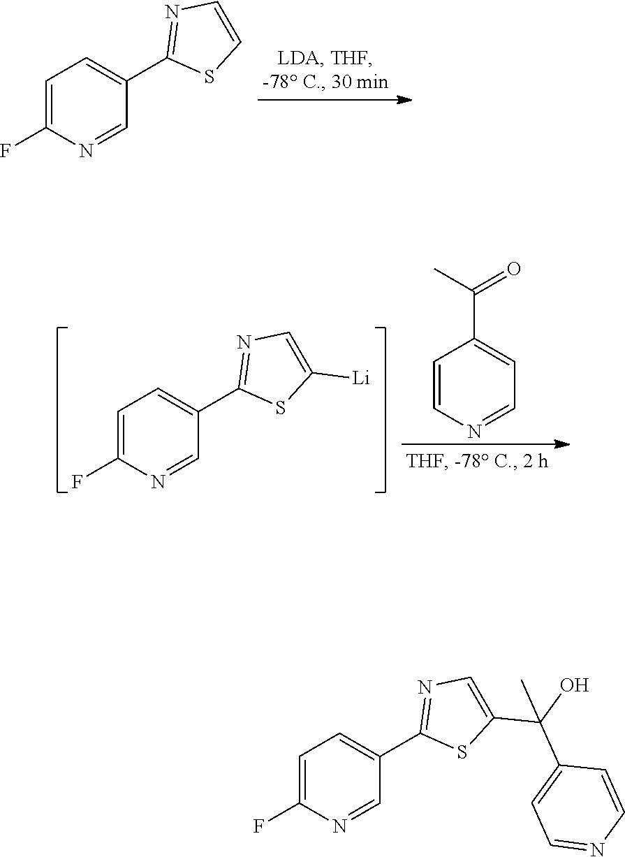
C1(C2=NC=CS2)=CC=C(F)N=C1.C1=CN=CC=C1C(=O)C.C1(C2=NC=C([Li])S2)=CC=C(F)N=C1.C1(C2=NC=C(C(O)(C3=CC=NC=C3)C)S2)=CC=C(F)N=C1
